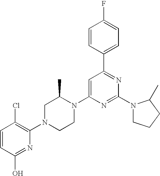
C1=CC(C2=NC(N3CCCC3C)=NC(N3C(C)CN(C4=C(Cl)C=CC(O)=N4)CC3)=C2)=CC=C1F
